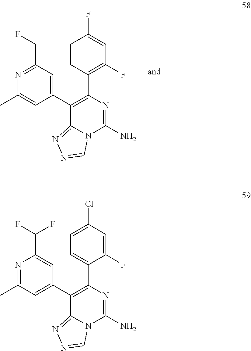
C1=NN=C2N1C(N)=NC(C1=C(F)C=C(F)C=C1)=C2C1=CC(CF)=NC(C)=C1.C1=NN=C2N1C(N)=NC(C1=CC=C(Cl)C=C1F)=C2C1=CC(C)=NC(C(F)F)=C1
